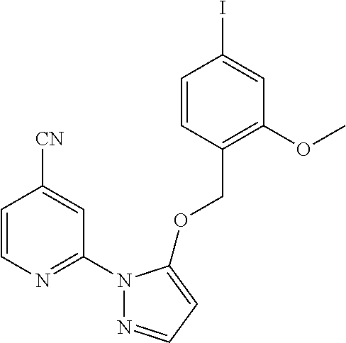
C1=CC(COC2=CC=NN2C2=NC=CC([CN])=C2)=C(OC)C=C1I
